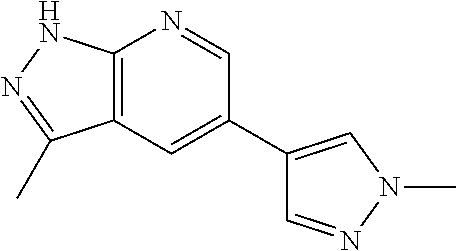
C1=NN(C)C=C1C1=CC2=C(N=C1)NN=C2C
